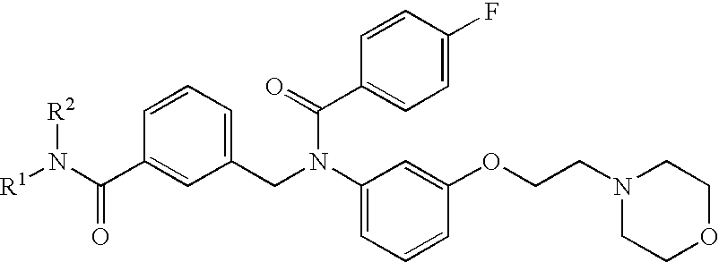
[R1]N(C(C1=CC(CN(C2=CC=CC(OCCN3CCOCC3)=C2)C(=O)C2=CC=C(F)C=C2)=CC=C1)=O)[R2]
